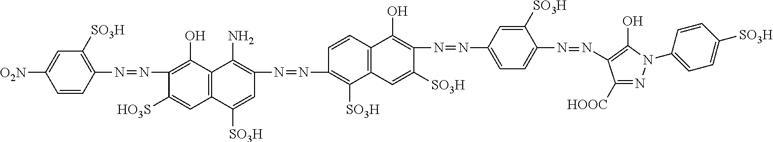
C1=CC(N=NC2=C(O)C3=C(C=C2[HO3S])C([SO3H])=CC(N=NC2=C([SO3H])C4=C(C=C2)C(O)=C(N=NC2=CC=C(N=NC5=C(O)N(C6=CC=C([SO3H])C=C6)N=C5[HOOC])C([SO3H])=C2)C([SO3H])=C4)=C3N)=C([SO3H])C=C1[O2N]
